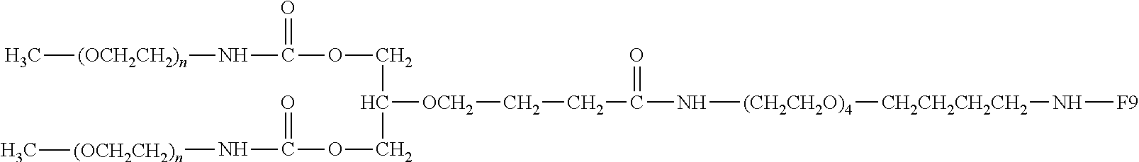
[(OCH2CH2)n](NC(OCC([OCH2]CCC(N[(CH2CH2O)4][CH2CH2CH2CH2]N[F9])=O)COC(=O)N[(OCH2CH2)n]C)=O)C
